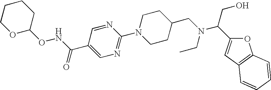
N1=CC(C(NOC2CCCCO2)=O)=CN=C1N1CCC(CN(CC)C(C2=CC3=C(O2)C=CC=C3)CO)CC1
